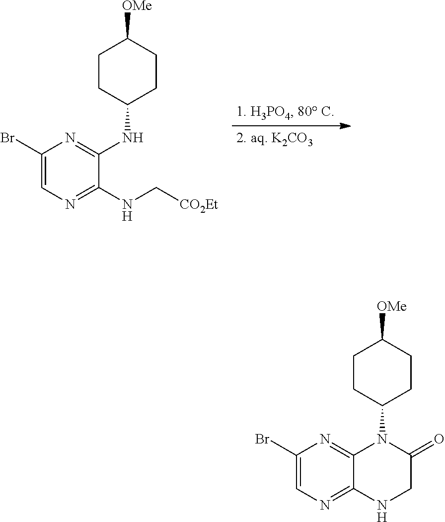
C1CC(NC2=NC(Br)=CN=C2NC[CO2Et])CCC1[OMe].C1CC(N2C3=NC(Br)=CN=C3NCC2=O)CCC1[OMe]
